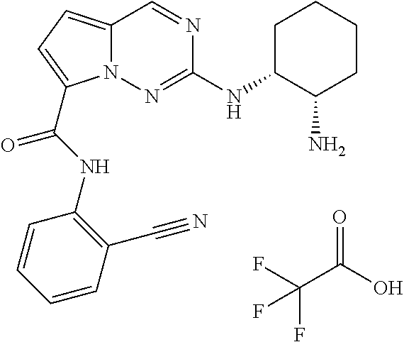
O=C(O)C(F)(F)F.C1C(NC2=NN3C(=CC=C3C(NC3=C(C#N)C=CC=C3)=O)C=N2)C(N)CCC1
